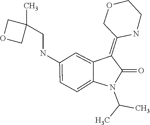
N1(C(C)C)C(=O)C(=C2COCCN2)C2=CC(NCC3(C)COC3)=CC=C12
